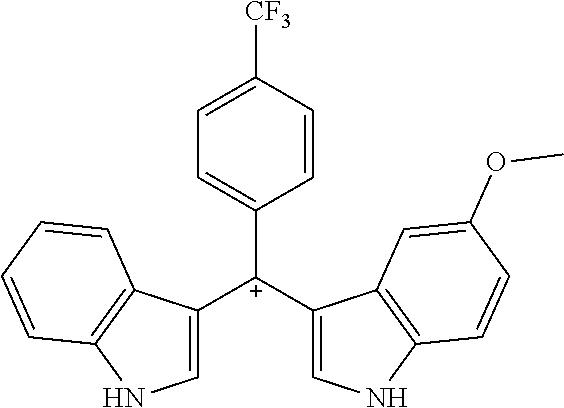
C1([C+](C2=CNC3=C2C=C(OC)C=C3)C2=CNC3=C2C=CC=C3)=CC=C([CF3])C=C1
